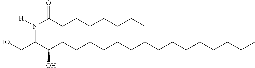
OCC(C(CCCCCCCCCCCCCCC)O)N([H])C(CCCCCCC)=O
